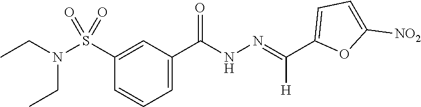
C(=NNC(C1=CC=CC(S(N(CC)CC)(=O)=O)=C1)=O)(C1=CC=C([NO2])O1)[H]
